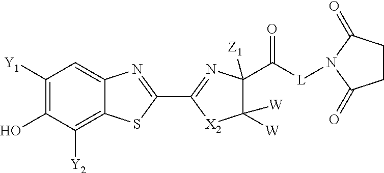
C1([Y1])=C(O)C([Y2])=C2C(=C1)N=C(C1=NC(C([L]N3C(=O)CCC3=O)=O)([Z1])C([W])([W])[X2]1)S2
